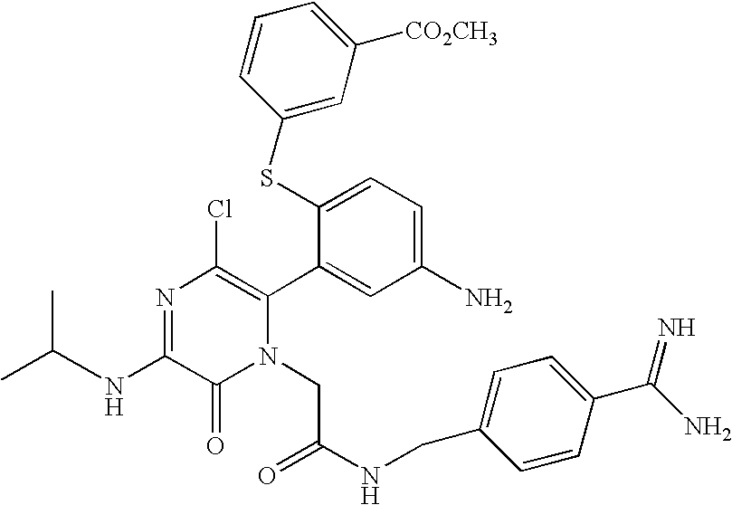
N(C1=NC(Cl)=C(C2=CC(N)=CC=C2SC2=CC([CO2CH3])=CC=C2)N(CC(NCC2=CC=C(C(=N)N)C=C2)=O)C1=O)C(C)C
